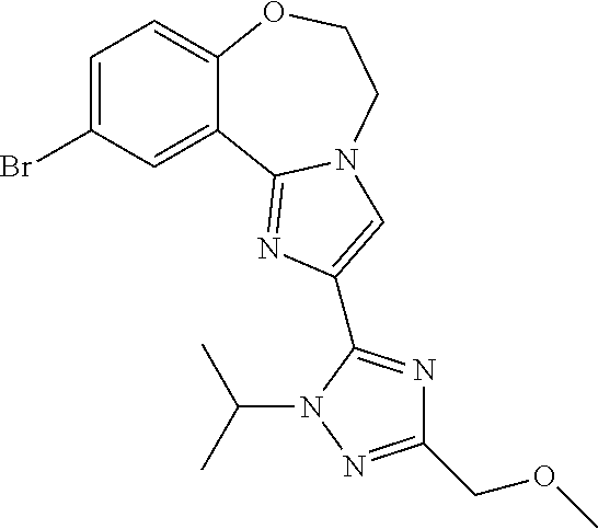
C1=C(Br)C=C2C(=C1)OCCN1C2=NC(C2=NC(COC)=NN2C(C)C)=C1
